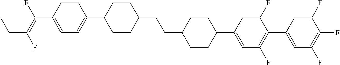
C1=CC(C(=C(F)CC)F)=CC=C1C1CCC(CCC2CCC(C3=CC(F)=C(C4=CC(F)=C(F)C(F)=C4)C(F)=C3)CC2)CC1
